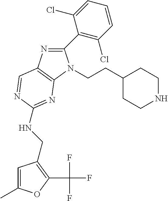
C1(C2=C(Cl)C=CC=C2Cl)=NC2=C(N1CCC1CCNCC1)N=C(NCC1=C(C(F)(F)F)OC(C)=C1)N=C2
